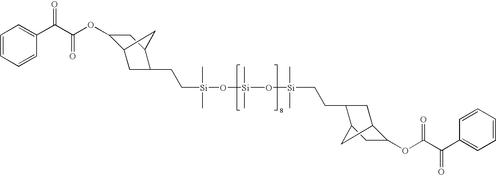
C1=CC=CC(C(C(OC2C3CC(CC[Si](O[Si](O[Si](CCC4CC5C(OC(C(C6=CC=CC=C6)=O)=O)CC4C5)(C)C)(C)C)(C)C)C(C2)C3)=O)=O)=C1
